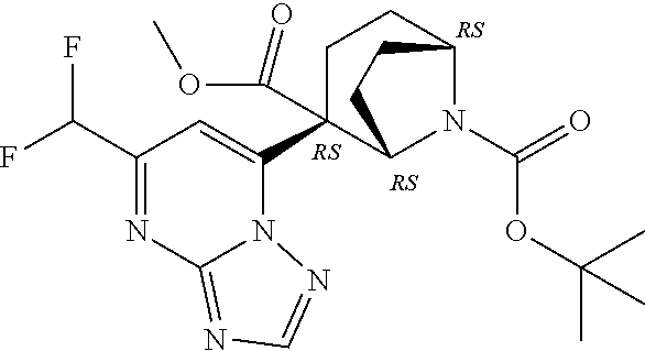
C1(C(F)F)=NC2=NC=NN2C(C2(C(OC)=O)C3N(C(=O)OC(C)(C)C)C(CC2)CC3)=C1
